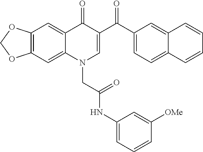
C12=C(C=C3C(=C1)C(=O)C(C(C1=CC=C4C(=C1)C=CC=C4)=O)=CN3CC(NC1=CC=CC([OMe])=C1)=O)OCO2
